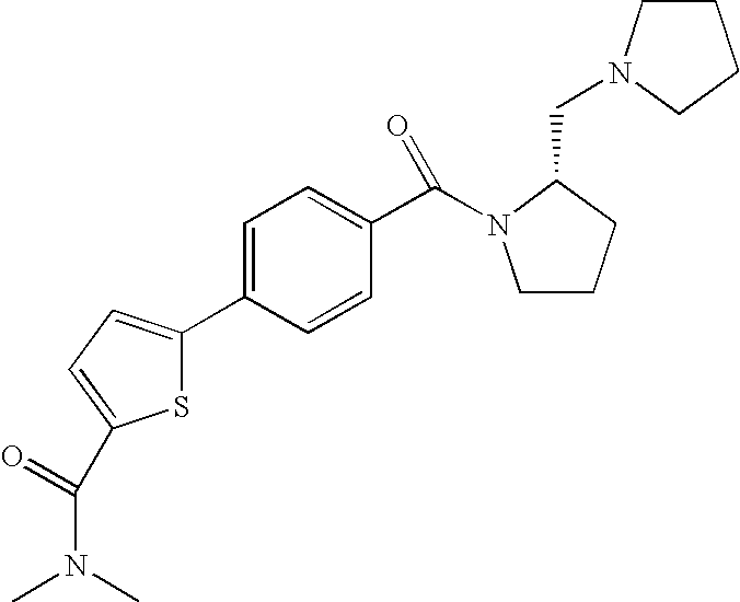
S1C(C2=CC=C(C(N3C(CN4CCCC4)CCC3)=O)C=C2)=CC=C1C(N(C)C)=O
